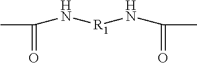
CC(N[R1]NC(C)=O)=O
